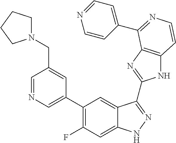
C1=C(C2=C(F)C=C3C(=C2)C(C2=NC4=C(N2)C=CN=C4C2=CC=NC=C2)=NN3)C=C(CN2CCCC2)C=N1
